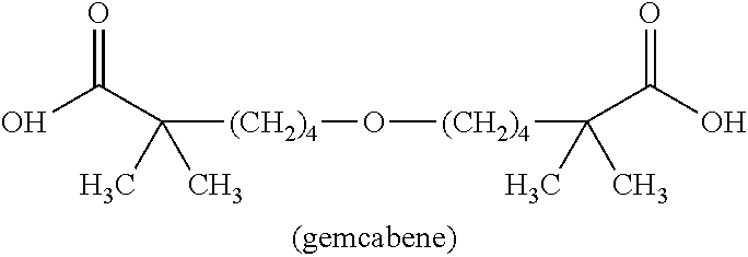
[(CH2)4](C(C(O)=O)(C)C)O[(CH2)4]C(C(O)=O)(C)C
